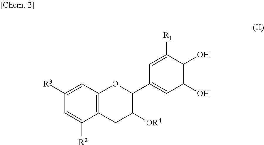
C12=C(C=C([R3])C=C1[R2])OC(C1=CC(O)=C(O)C([R1])=C1)C([OR4])C2
